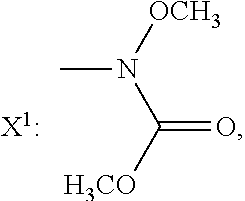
CN([OCH3])C([H3CO])=O
